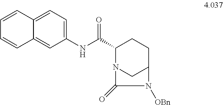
C1(NC(C2N3CC(CC2)N([OBn])C3=O)=O)=CC=C2C(=C1)C=CC=C2
